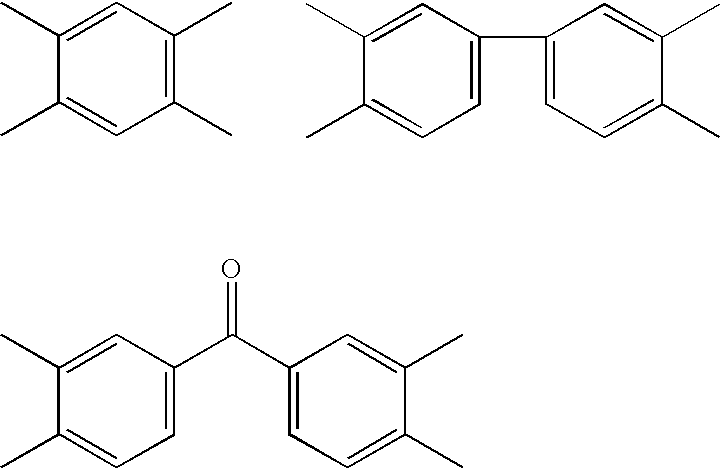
C1=C(C)C(C)=CC(C)=C1C.C1=C(C)C(C)=CC=C1C1=CC=C(C)C(C)=C1.C1=C(C)C(C)=CC=C1C(C1=CC=C(C)C(C)=C1)=O
